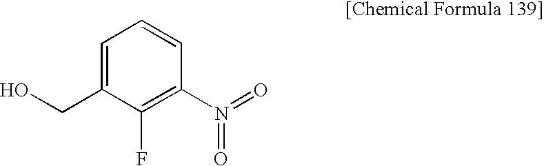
C1=C(CO)C(F)=C(N(=O)=O)C=C1
